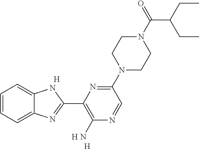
C1=CC=C2C(=C1)NC(C1=C(N)N=CC(N3CCN(C(C(CC)CC)=O)CC3)=N1)=N2.[H].[H].[H]
